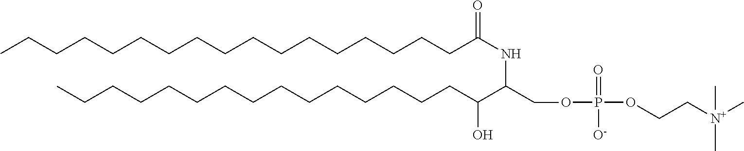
CCCCCCCCCCCCCCCCCC(NC(COP(OCC[N+](C)(C)C)(=O)[O-])C(CCCCCCCCCCCCCCC)O)=O
